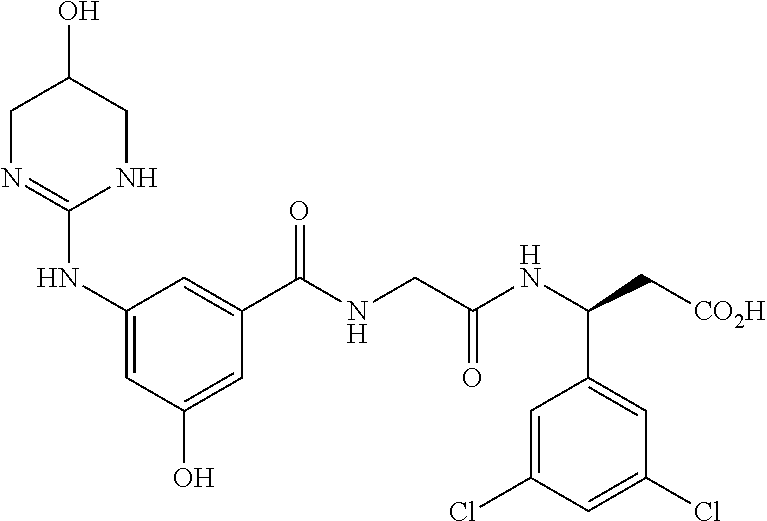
C1N=C(NC2=CC(O)=CC(C(NCC(NC(C[CO2H])C3=CC(Cl)=CC(Cl)=C3)=O)=O)=C2)NCC1O
